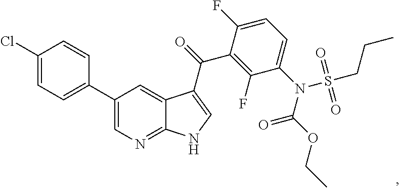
C1(Cl)=CC=C(C2=CN=C3C(=C2)C(C(=O)C2=C(F)C(N(C(=O)OCC)S(CCC)(=O)=O)=CC=C2F)=CN3)C=C1
